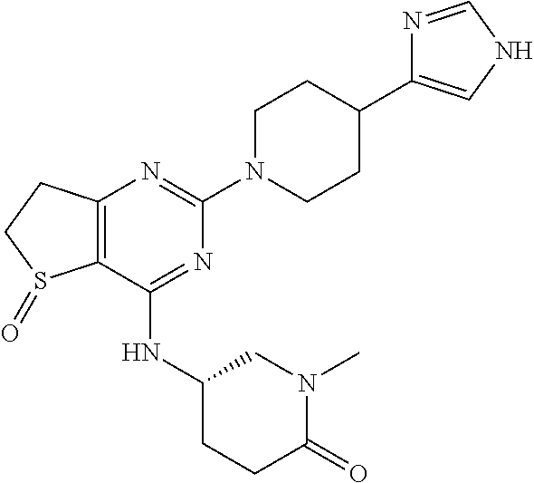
C12=C(C(NC3CCC(=O)N(C)C3)=NC(N3CCC(C4=CNC=N4)CC3)=N1)S(=O)CC2
